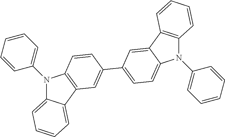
N1(C2=CC=CC=C2)C2=CC=CC=C2C2=C1C=CC(C1=CC=C3C(=C1)C1=C(N3C3=CC=CC=C3)C=CC=C1)=C2
